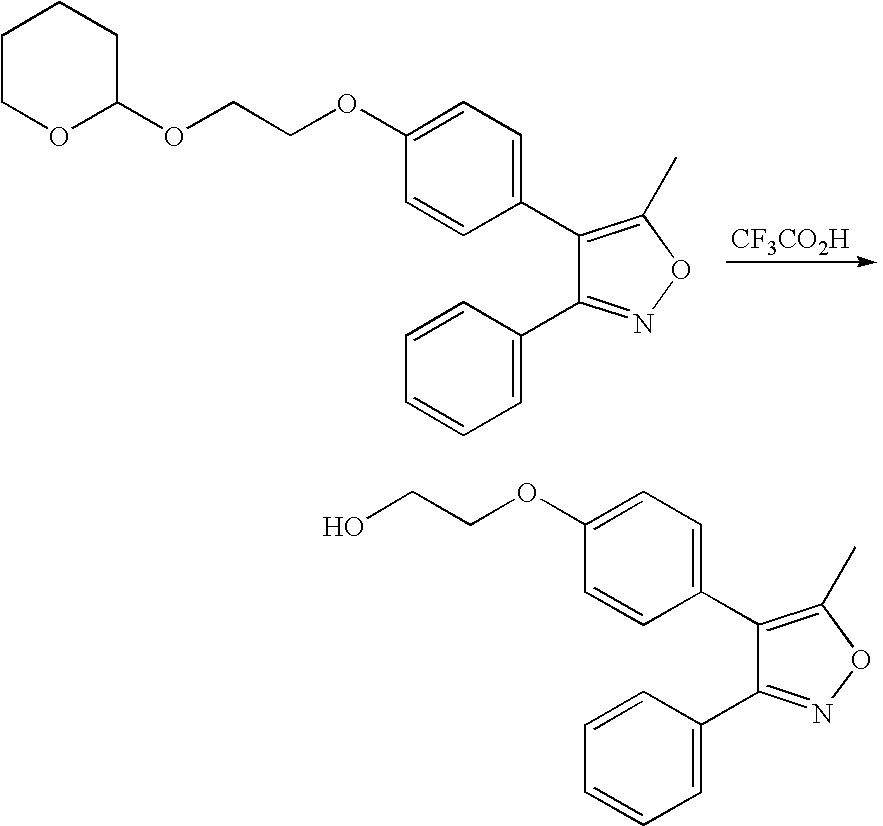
C1(C2=C(C)ON=C2C2=CC=CC=C2)=CC=C(OCCOC2OCCCC2)C=C1.[CF3CO2H].C1(C2=C(C)ON=C2C2=CC=CC=C2)=CC=C(OCCO)C=C1
